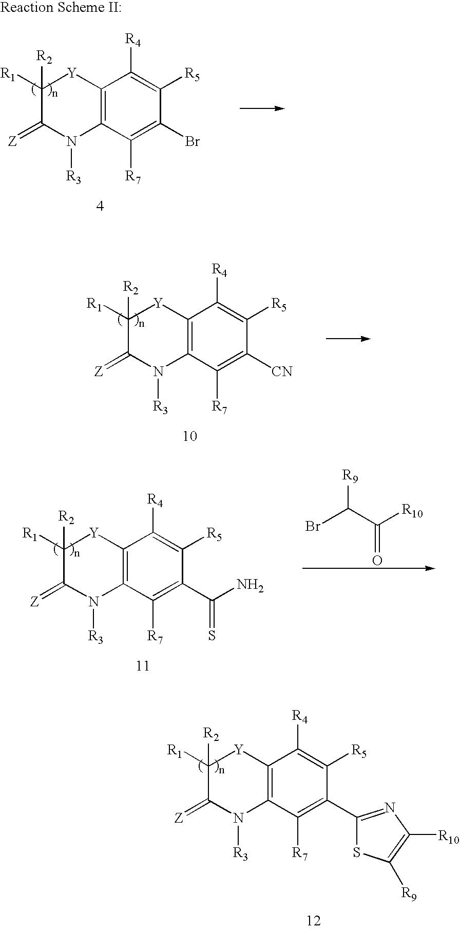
C12=C(C([R7])=C(Br)C([R5])=C1[R4])N([R3])C(=[Z])C([R1])([R2])[Y]2.C12=C(C([R7])=C([CN])C([R5])=C1[R4])N([R3])C(=[Z])C([R1])([R2])[Y]2.C12=C(C([R7])=C(C(N)=S)C([R5])=C1[R4])N([R3])C(=[Z])C([R1])([R2])[Y]2.C(C([R10])=O)(Br)[R9].C12=C(C([R7])=C(C3=NC([R10])=C([R9])S3)C([R5])=C1[R4])N([R3])C(=[Z])C([R1])([R2])[Y]2
